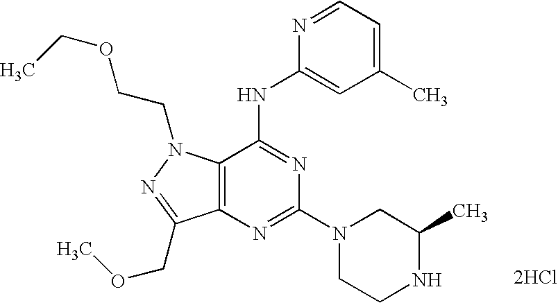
[2HCl].C12=C(N=C(N3CCNC(C)C3)N=C1NC1=CC(C)=CC=N1)C(COC)=NN2CCOCC
